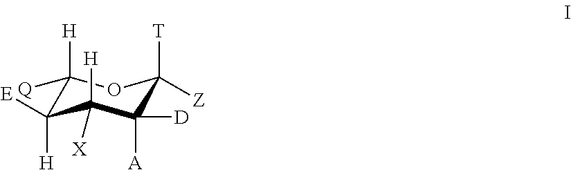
C1([H])([Q])C([H])([E])C([H])([X])C([D])([A])C([T])([Z])O1
